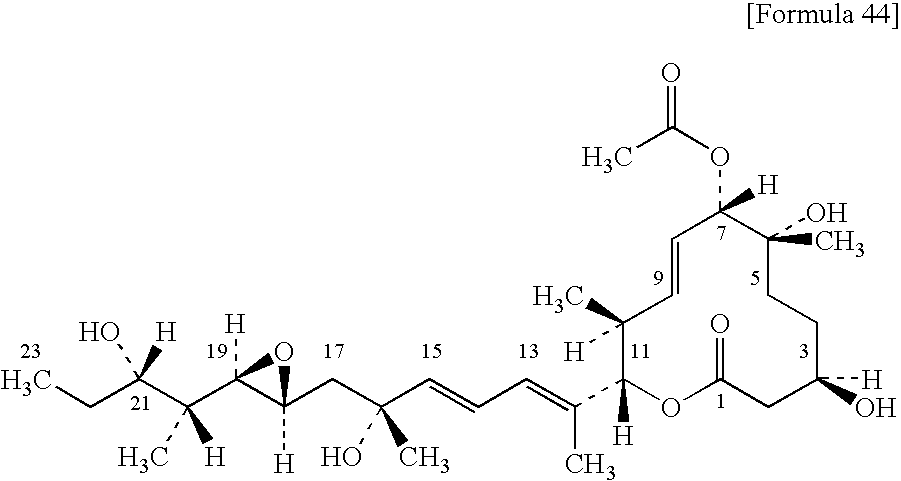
CCC(C(C1([H])C(CC(C=CC=C(C2([H])OC(=O)CC([H])(O)CCC(C)(O)C(OC(C)=O)([H])C=CC2([H])C)C)(O)C)([H])O1)([H])C)(O)[H]
